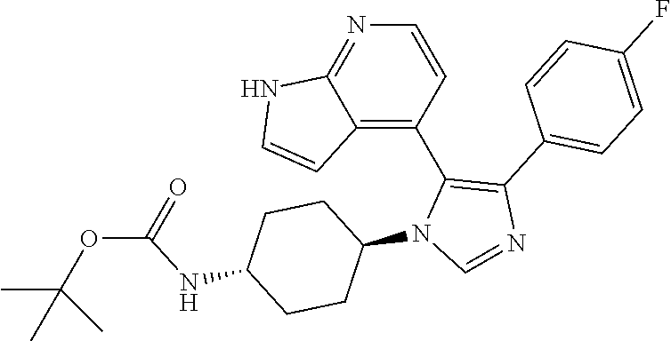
C1=CC(C2=C(C3=CC=C(F)C=C3)N=CN2C2CCC(NC(=O)OC(C)(C)C)CC2)=C2C(=N1)NC=C2
